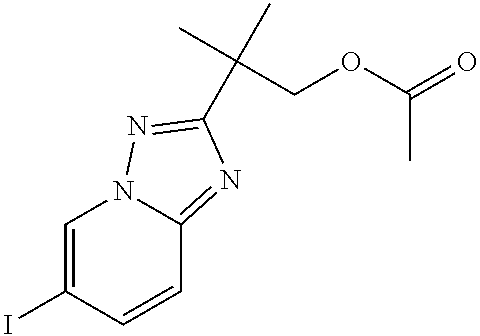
C1=C(I)C=CC2=NC(C(COC(=O)C)(C)C)=NN12
